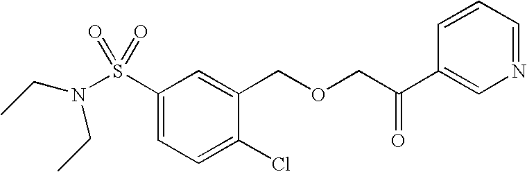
S(C1=CC=C(Cl)C(COCC(C2=CN=CC=C2)=O)=C1)(=O)(=O)N(CC)CC
